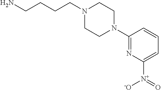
NCCCCN1CCN(C2=NC([N+]([-O])=O)=CC=C2)CC1
